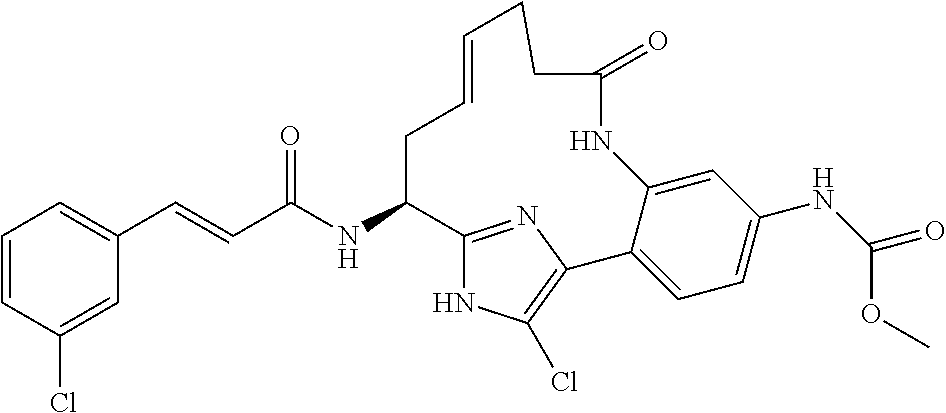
C(C(NC1C2=NC(=C(Cl)N2)C2=CC=C(NC(=O)OC)C=C2NC(=O)CCC=CC1)=O)=CC1=CC=CC(Cl)=C1
